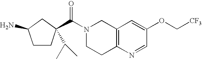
N1(C(=O)C2(C(C)C)CCC(N)C2)CCC2=C(C1)C=C(OC[CF3])C=N2
